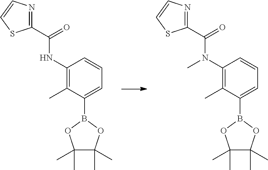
C1(C)=C(NC(C2=NC=CS2)=O)C=CC=C1B1OC(C)(C)C(C)(C)O1.C1(C)=C(N(C(C2=NC=CS2)=O)C)C=CC=C1B1OC(C)(C)C(C)(C)O1
